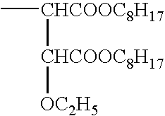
[CHCOOC8H17]([CHCOOC8H17]C)[OC2H5]
